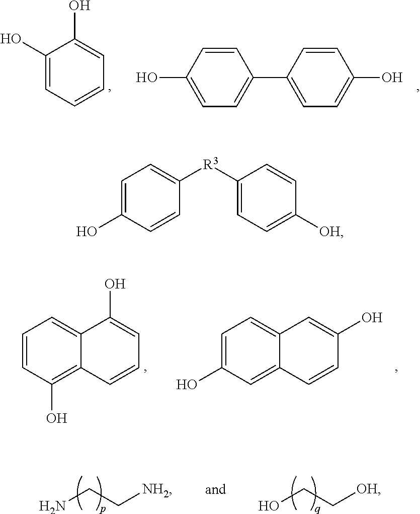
C1=CC(O)=C2C(=C1)C(O)=CC=C2.C1=C(O)C=C2C(=C1)C=C(O)C=C2.OCC[OH].NCC[NH2].C1=CC(O)=CC=C1C1=CC=C(O)C=C1.C1(O)=CC=CC=C1O.C1=C(O)C=CC([R3]C2=CC=C([OH])C=C2)=C1
